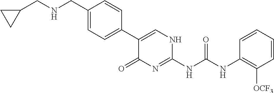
C1(CNCC2=CC=C(C3=CNC(NC(NC4=C([OCF3])C=CC=C4)=O)=NC3=O)C=C2)CC1
